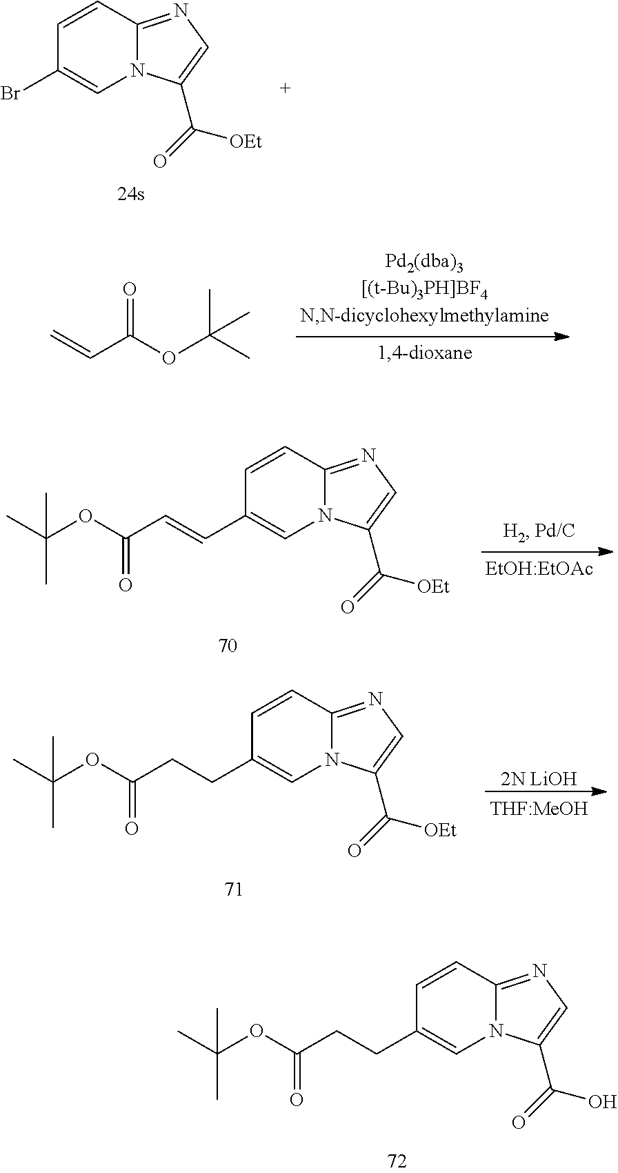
C1=CC2=NC=C(C(=O)O)N2C=C1CCC(OC(C)(C)C)=O.C1=CC2=NC=C(C(=O)[OEt])N2C=C1Br.C=CC(OC(C)(C)C)=O.C1=CC2=NC=C(C(=O)[OEt])N2C=C1C=CC(OC(C)(C)C)=O.C1=CC2=NC=C(C(=O)[OEt])N2C=C1CCC(OC(C)(C)C)=O.[2N LiOH]
